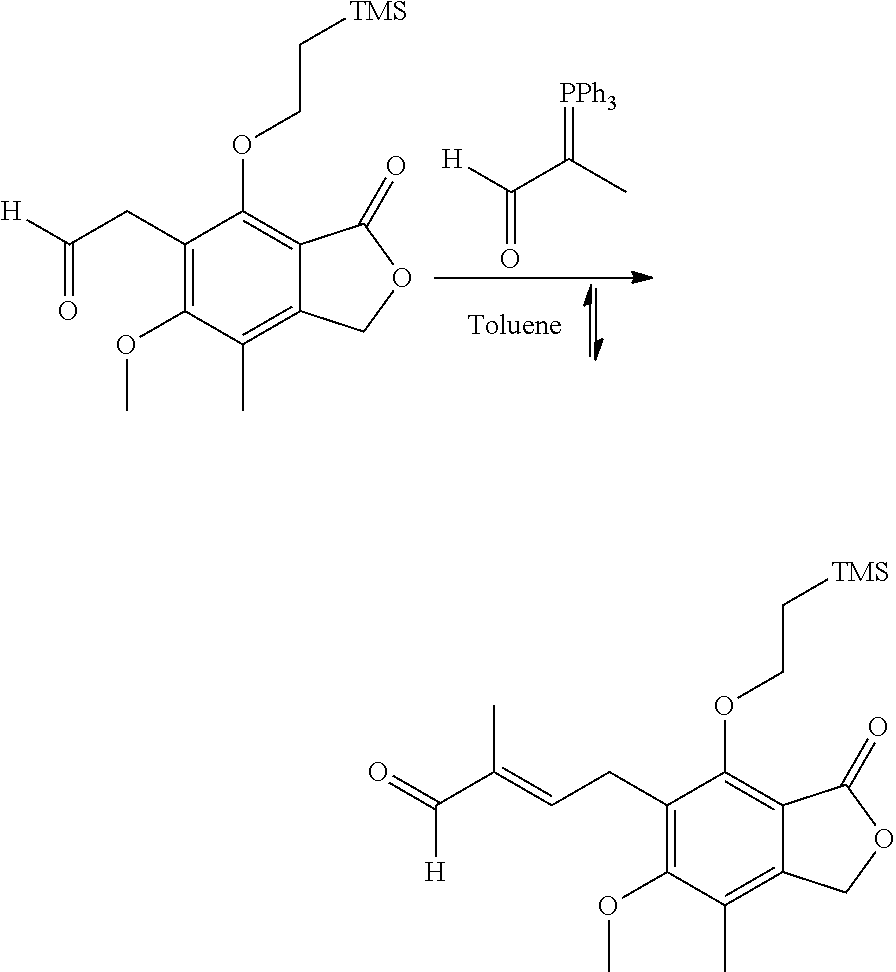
[H]C(C(C)=[PPh3])=O.[H]C(CC1=C(OC)C(C)=C2C(=C1OCC[TMS])C(=O)OC2)=O.C(=CCC1=C(OC)C(C)=C2C(=C1OCC[TMS])C(=O)OC2)(C(=O)[H])C
